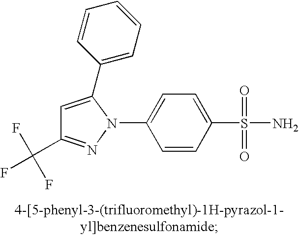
C1=CC(S(N)(=O)=O)=CC=C1N1C(C2=CC=CC=C2)=CC(C(F)(F)F)=N1
